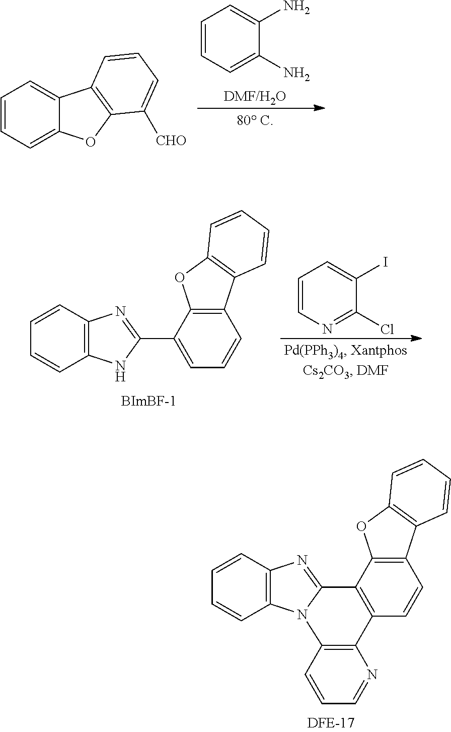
[DMF/H2O].C1=CC=C(N)C(N)=C1.C1=CC=C2C(=C1)C1=C(O2)C([CHO])=CC=C1.C12=C(NC(C3=CC=CC4=C3OC3=C4C=CC=C3)=N1)C=CC=C2.C1=CN=C(Cl)C(I)=C1.C12=C(N3C(=N1)C1=C(C=CC4=C1OC1=C4C=CC=C1)C1=C3C=CC=N1)C=CC=C2
